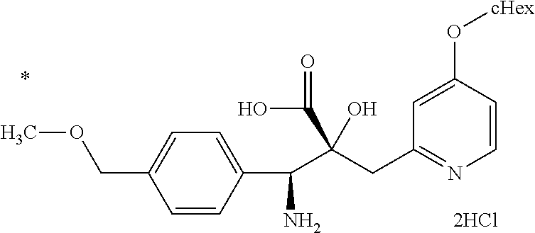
C1=CC(O[cHex])=CC(CC(C(C2=CC=C(COC)C=C2)N)(C(=O)O)O)=N1
